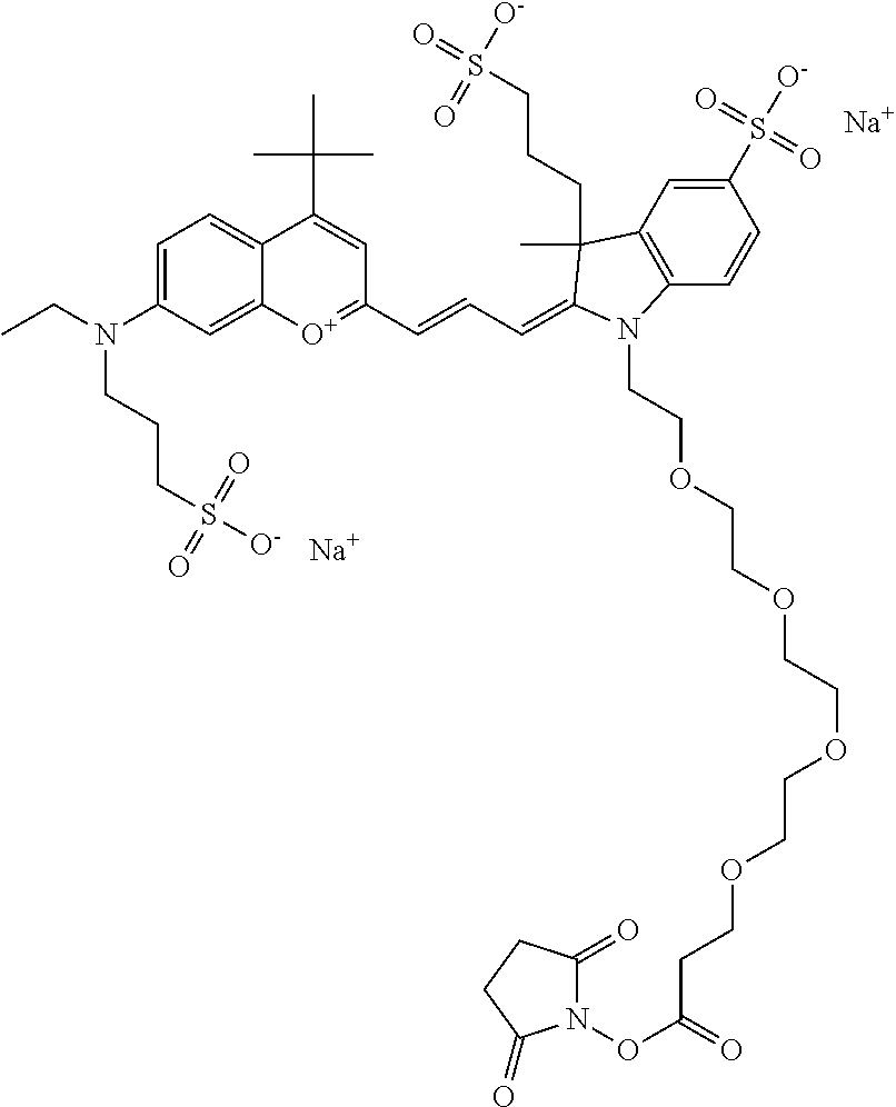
[Na].[Na].C12=CC=C(N(CC)CCCS(=O)(=O)[O-])C=C1[O+]=C(C=CC=C1C(C)(CCCS([O-])(=O)=O)C3=C(C=CC(S(=O)(=O)[O-])=C3)N1CCOCCOCCOCCOCCC(=O)ON1C(=O)CCC1=O)C=C2C(C)(C)C
